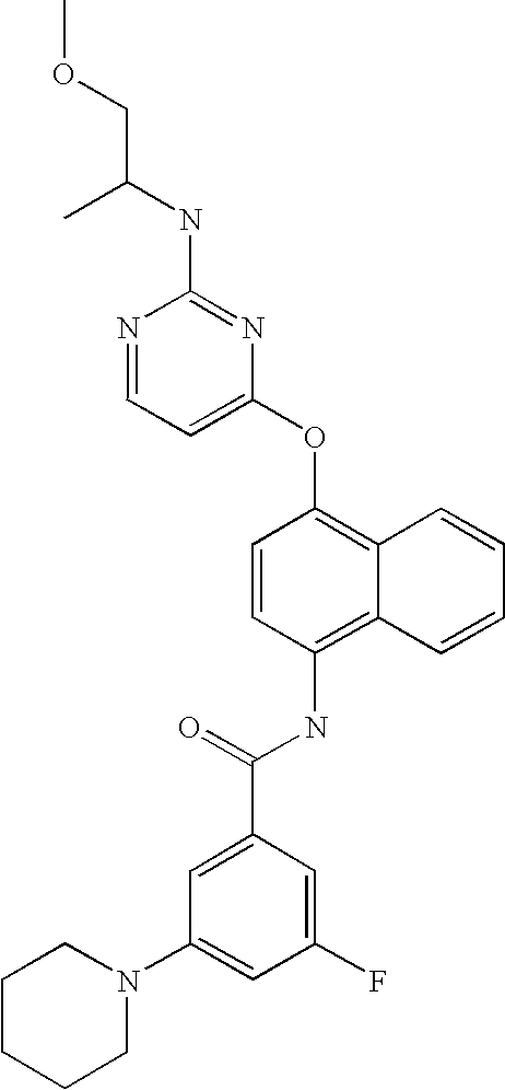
N1=CC=C(OC2=C3C(=C(NC(C4=CC(N5CCCCC5)=CC(F)=C4)=O)C=C2)C=CC=C3)N=C1NC(COC)C
